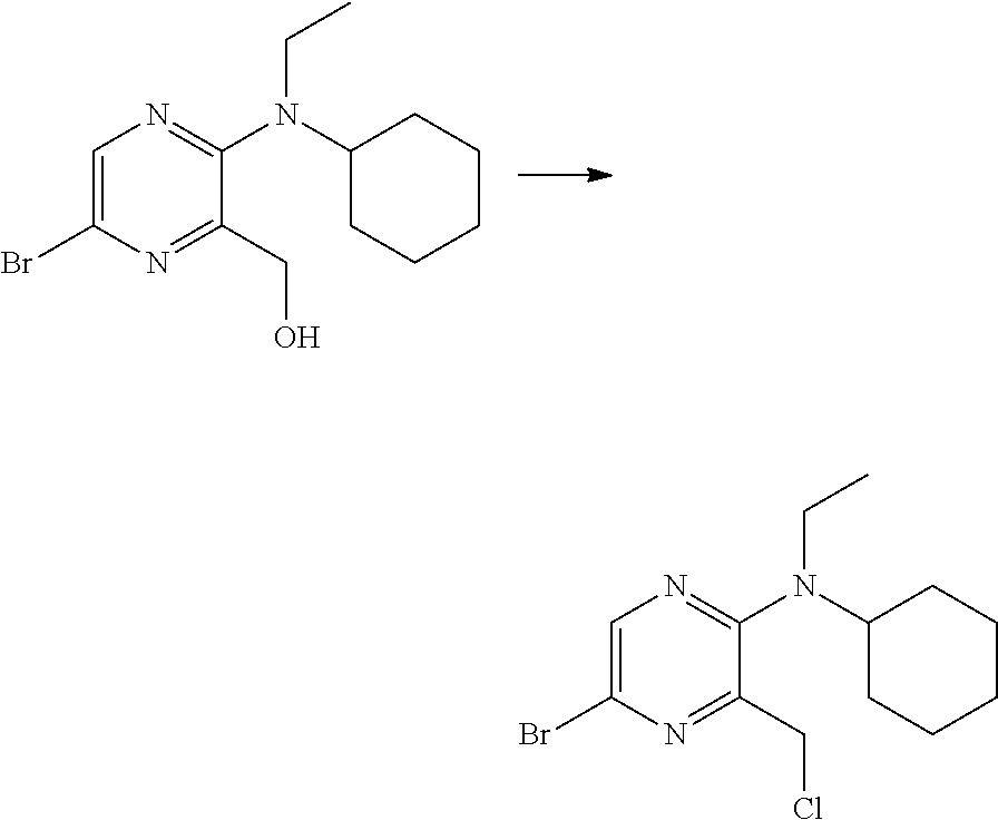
C1=C(Br)N=C(CO)C(N(C2CCCCC2)CC)=N1.C1=C(Br)N=C(CCl)C(N(C2CCCCC2)CC)=N1
